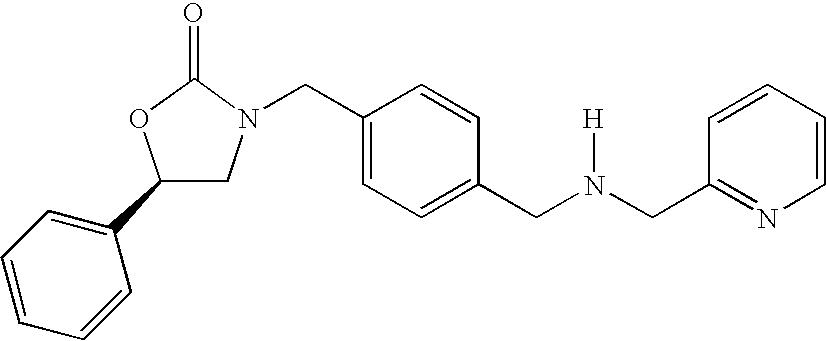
C1(C2=CC=CC=C2)CN(CC2=CC=C(CN(CC3=NC=CC=C3)[H])C=C2)C(=O)O1
